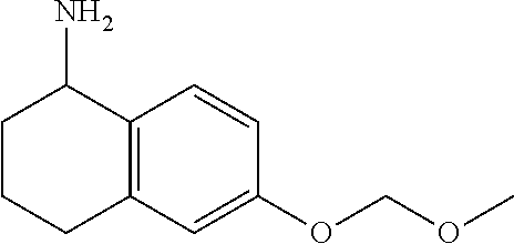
C12=C(C=C(OCOC)C=C1)CCCC2N
